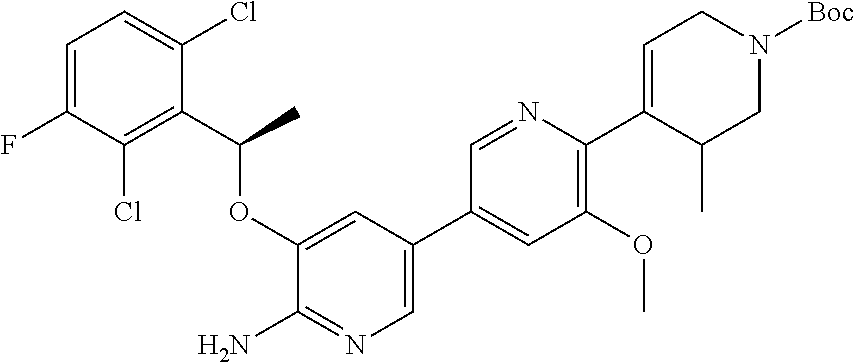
C1=C(Cl)C(C(C)OC2=CC(C3=CC(OC)=C(C4=CCN([Boc])CC4C)N=C3)=CN=C2N)=C(Cl)C(F)=C1
